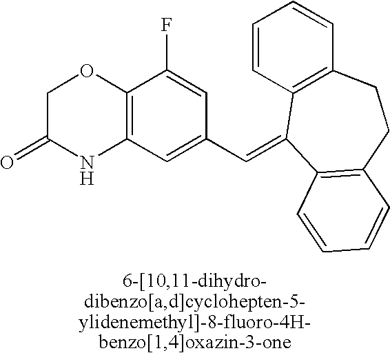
C1C(=O)NC2=C(O1)C(F)=CC(C=C1C3=C(C=CC=C3)CCC3=C1C=CC=C3)=C2
